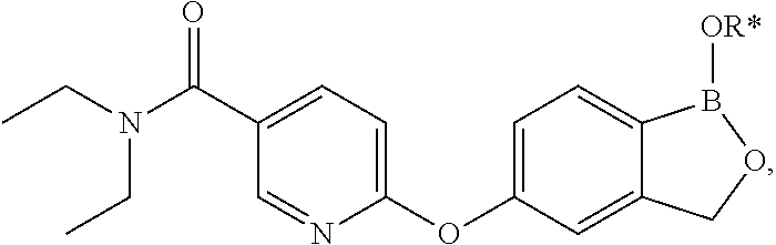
CCN(C(C1=CC=C(OC2=CC=C3C(=C2)COB3[OR*])N=C1)=O)CC
